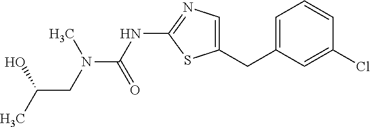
C1=C(CC2=CN=C(NC(=O)N(C)CC(C)O)S2)C=C(Cl)C=C1
